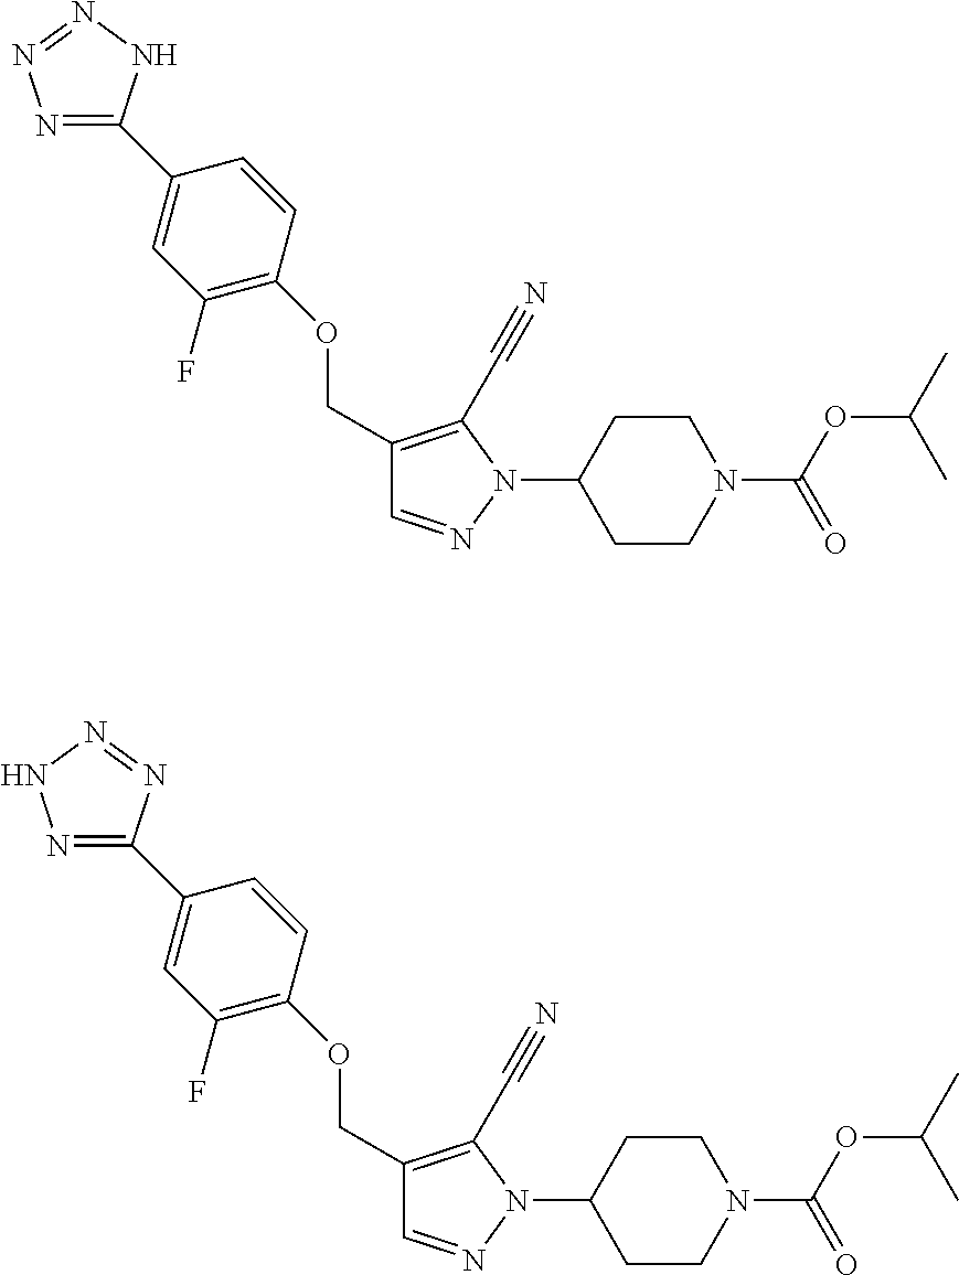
C1CN(C(OC(C)C)=O)CCC1N1N=CC(COC2=C(F)C=C(C3=NN=NN3)C=C2)=C1C#N.C1CN(C(OC(C)C)=O)CCC1N1N=CC(COC2=C(F)C=C(C3=NNN=N3)C=C2)=C1C#N
